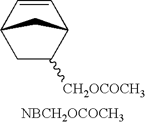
C1=CC2CC([CH2OCOCH3])C1C2.[NBCH2OCOCH3]
